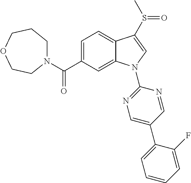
C(C1=CC=C2C(=C1)N(C1=NC=C(C3=CC=CC=C3F)C=N1)C=C2S(C)=O)(=O)N1CCCOCC1
